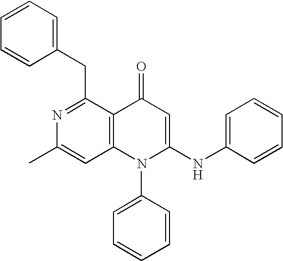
C1=C(C)N=C(CC2=CC=CC=C2)C2=C1N(C1=CC=CC=C1)C(NC1=CC=CC=C1)=CC2=O
